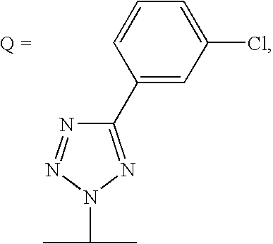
C1(C2=NN(C(C)C)N=N2)=CC(Cl)=CC=C1
